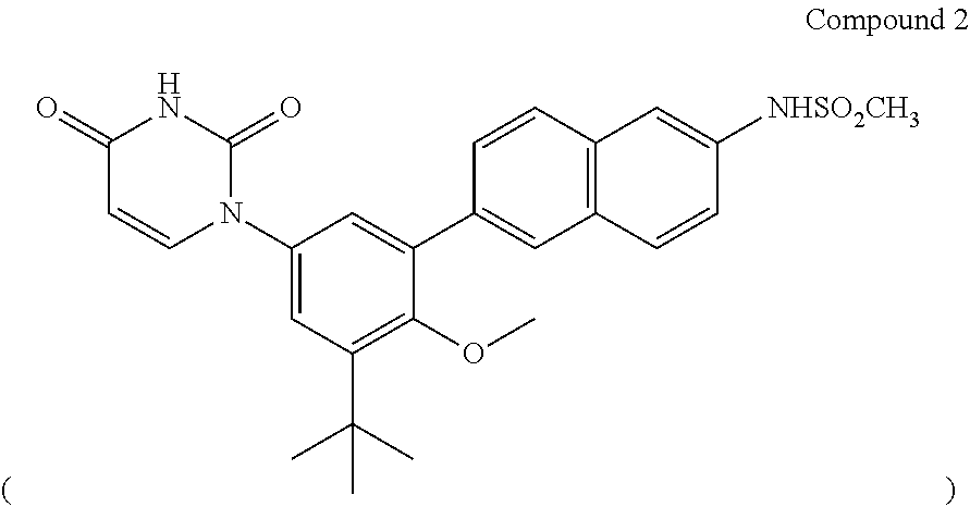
C1(=O)C=CN(C2=CC(C(C)(C)C)=C(OC)C(C3=CC4=C(C=C3)C=C([NHSO2CH3])C=C4)=C2)C(=O)N1
